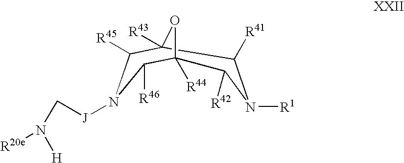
C([J]N1C([R45])C2([R43])C([R41])N([R1])C([R42])C([R44])(C1[R46])O2)N([H])[R20e]
